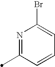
N1=C(C)C=CC=C1Br
